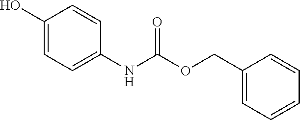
C1(O)=CC=C(NC(OCC2=CC=CC=C2)=O)C=C1
